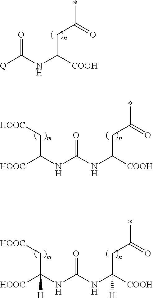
N(C(NC([COOH])(CC(=O)*)[H])=O)C([HOOC])(C[HOOC])[H].[Q]C(NC([COOH])CC(=O)*)=O.N(C(NC([COOH])CC(=O)*)=O)C([HOOC])C[HOOC]
